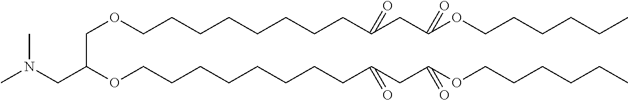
C(OCCCCCCCCC(CC(OCCCCCC)=O)=O)C(OCCCCCCCCC(CC(OCCCCCC)=O)=O)CN(C)C
